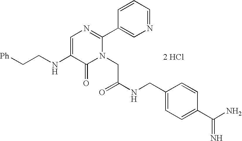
[2 HCl].[Ph]CCNC1=CN=C(C2=CN=CC=C2)N(CC(NCC2=CC=C(C(N)=N)C=C2)=O)C1=O
